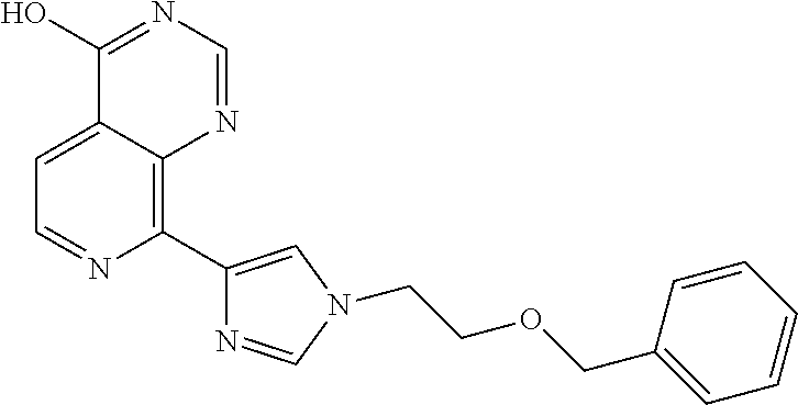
C1=C2C(=C(C3=CN(CCOCC4=CC=CC=C4)C=N3)N=C1)N=CN=C2O
